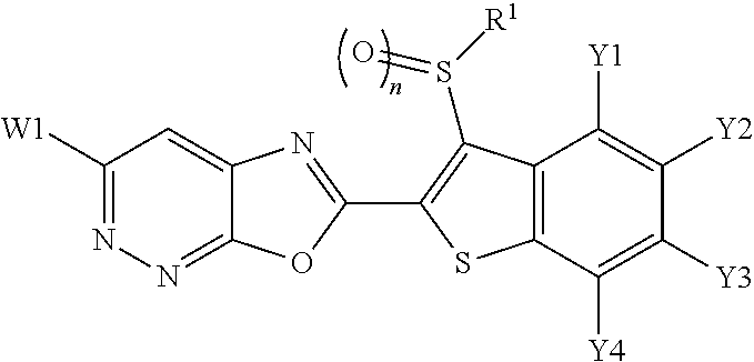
C12=CC([W1])=NN=C1OC(C1=C(S([R1])=O)C3=C(C([Y4])=C([Y3])C([Y2])=C3[Y1])S1)=N2
